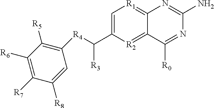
C1=C(C([R3])[R4]C2=C([R5])C([R6])=C([R7])C([R8])=C2)[R2]=C2C(=[R1]1)N=C(N)N=C2[R0]
